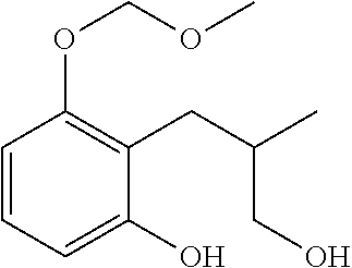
C1(O)=CC=CC(OCOC)=C1CC(CO)C
